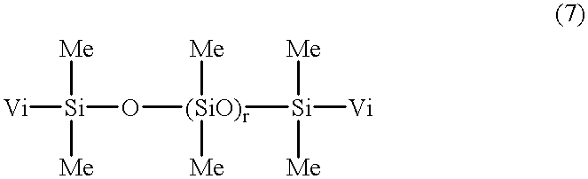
[Vi][Si](O[(SiO)r]([Si]([Vi])([Me])[Me])([Me])[Me])([Me])[Me]
